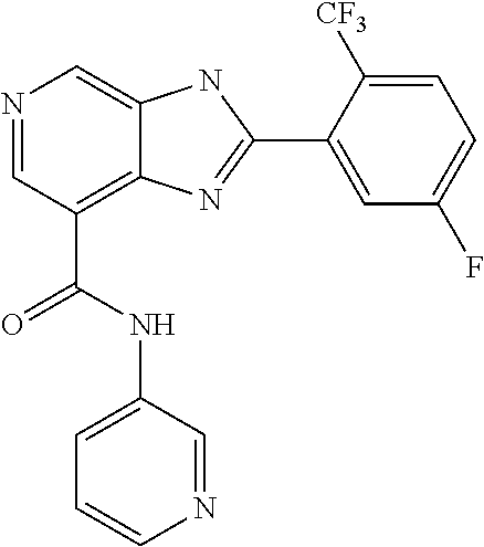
N1=CC(C(NC2=CC=CN=C2)=O)=C2C(=C1)NC(C1=CC(F)=CC=C1[CF3])=N2
